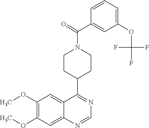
N1=C(C2CCN(C(C3=CC(OC(F)(F)F)=CC=C3)=O)CC2)C2=CC(OC)=C(OC)C=C2N=C1
